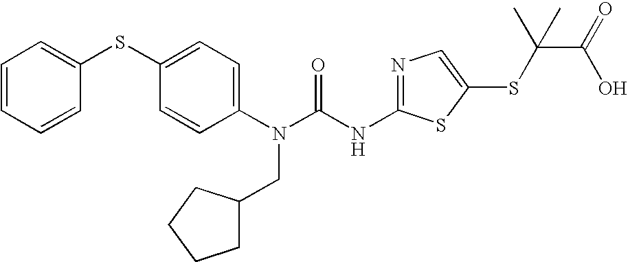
C1(SC2=CC=CC=C2)=CC=C(N(C(NC2=NC=C(SC(C(O)=O)(C)C)S2)=O)CC2CCCC2)C=C1
